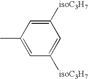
C1(C)=CC([isoC3H7])=CC([isoC3H7])=C1
